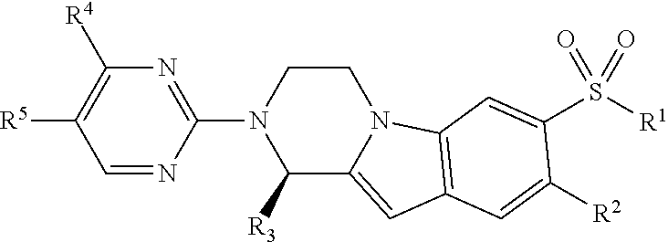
C1(N2C([R3])C3=CC4=C(N3CC2)C=C(S([R1])(=O)=O)C([R2])=C4)=NC([R4])=C([R5])C=N1
